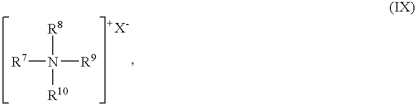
[R7]N([R8])([R10])[R9]
